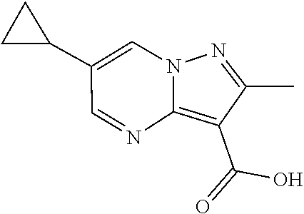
OC(=O)C1=C2N=CC(C3CC3)=CN2N=C1C
